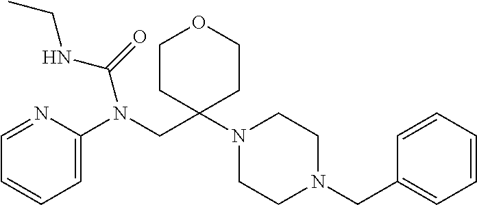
C1=NC(N(CC2(N3CCN(CC4=CC=CC=C4)CC3)CCOCC2)C(NCC)=O)=CC=C1
